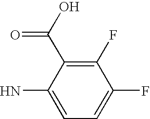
C1(N)=CC=C(F)C(F)=C1C(=O)O
